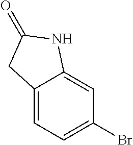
C12=CC=C(Br)C=C1NC(=O)C2
